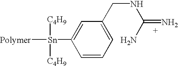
[Polymer][Sn](C1=CC(CNC(N)=N)=CC=C1)([C4H9])[C4H9]
